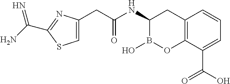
C1=C(CC(NC2B(O)OC3=C(C2)C=CC=C3C(O)=O)=O)N=C(C(N)=N)S1
